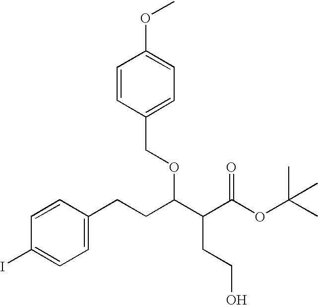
C1=C(CCC(C(C(OC(C)(C)C)=O)CCO)OCC2=CC=C(OC)C=C2)C=CC(I)=C1
